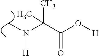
C(C(O[H])=O)(N([H])C)(C)C
